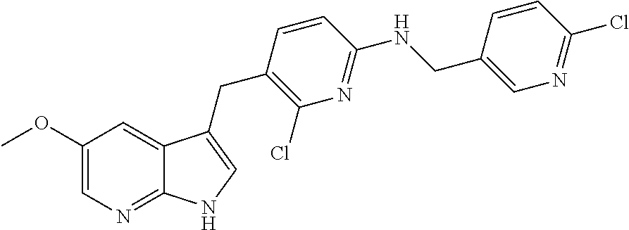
C1(OC)=CN=C2C(=C1)C(CC1=C(Cl)N=C(NCC3=CN=C(Cl)C=C3)C=C1)=CN2
